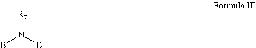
[R7]N([E])B
